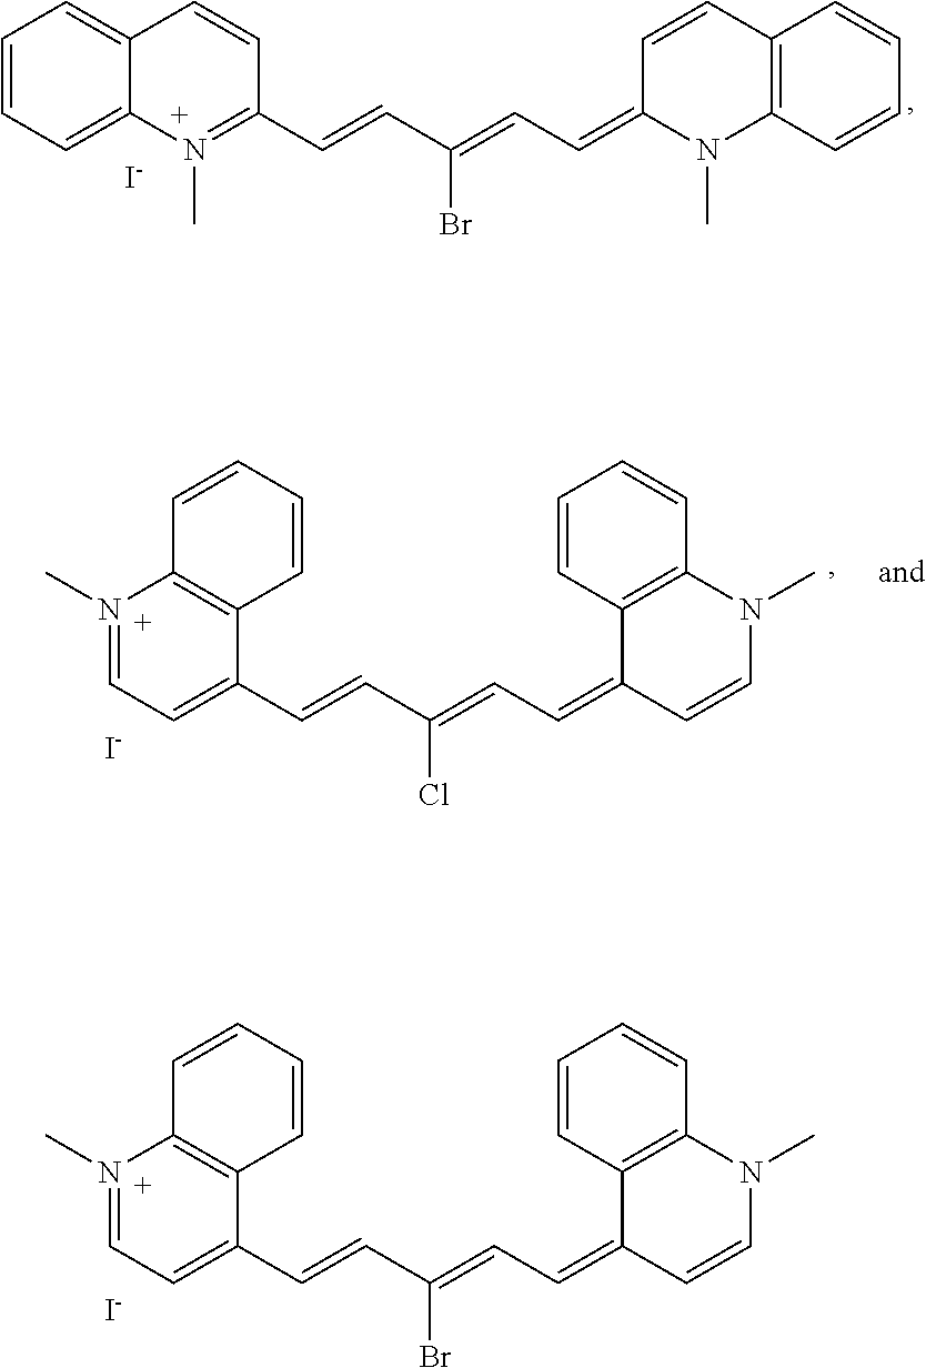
[I-].CN1C(=CC=C(C=CC2=N(C)C3=CC=CC=C3C=C2)Br)C=CC2=C1C=CC=C2.[I-].C1=CN(C)C2=C(C1=CC=C(C=CC1=CC=N(C)C3=C1C=CC=C3)Br)C=CC=C2.[I-].C1=CN(C)C2=C(C1=CC=C(C=CC1=CC=N(C)C3=C1C=CC=C3)Cl)C=CC=C2
